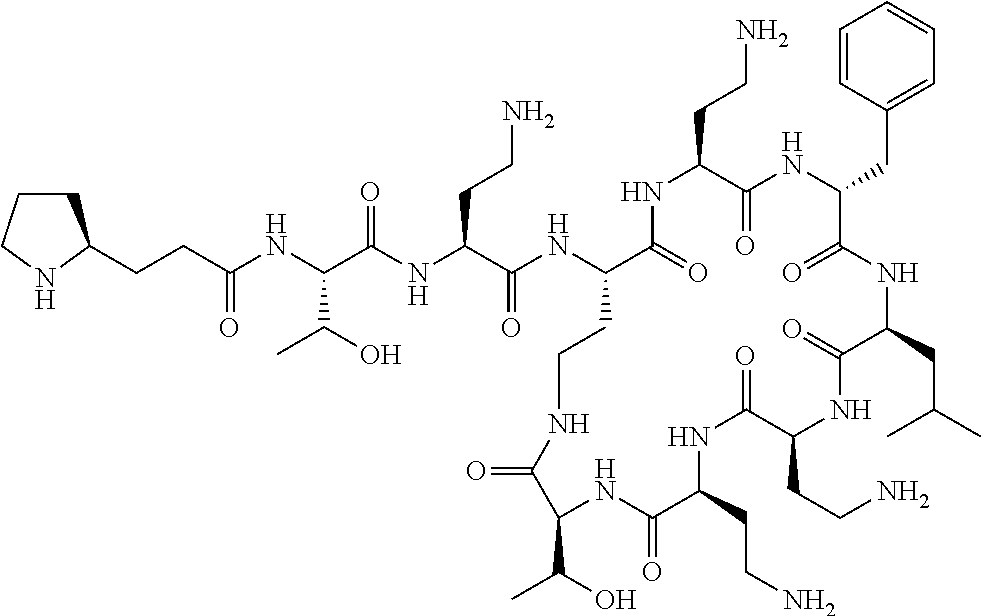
C(NC(C(NC(C(NC1C(=O)NC(CCN)C(=O)NC(CC2=CC=CC=C2)C(=O)NC(CC(C)C)C(=O)NC(CCN)C(=O)NC(CCN)C(=O)NC(C(O)C)C(=O)NCC1)=O)CCN)=O)C(O)C)(=O)CCC1CCCN1
